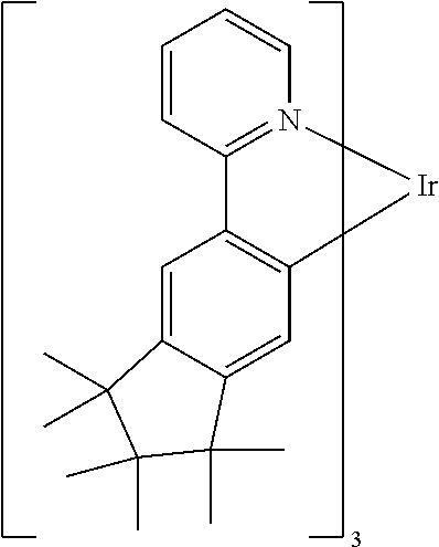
C1=C2C(=CC3=C1C1=N([Ir]3)C=CC=C1)C(C)(C)C(C)(C)C2(C)C
